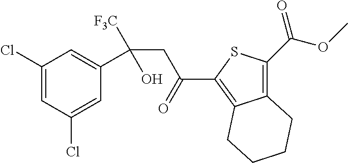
C1(Cl)=CC(Cl)=CC(C(CC(=O)C2=C3C(=C(C(=O)OC)S2)CCCC3)(O)[F3C])=C1
